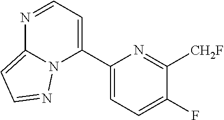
N1=CC=C(C2=CC=C(F)C([CH2F])=N2)N2C1=CC=N2
